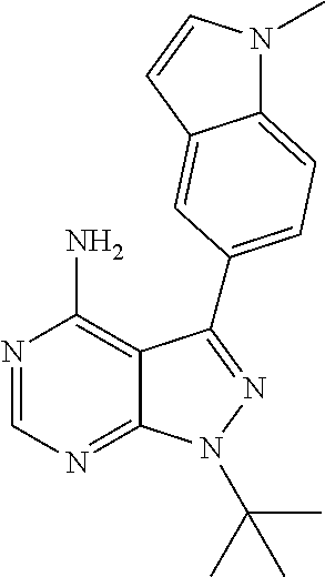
C12=NC=NC(N)=C1C(C1=CC=C3N(C)C=CC3=C1)=NN2C(C)(C)C
